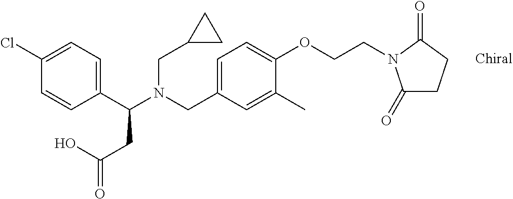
N(CC1=CC=C(OCCN2C(=O)CCC2=O)C(C)=C1)(C(C1=CC=C(Cl)C=C1)CC(=O)O)CC1CC1
